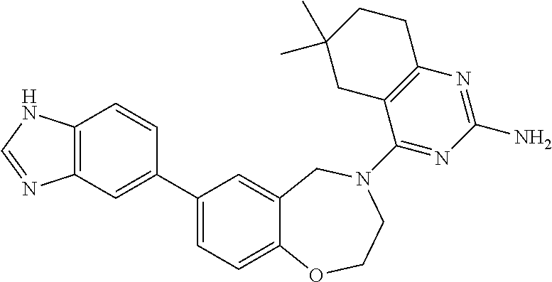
C1(C2=CC3=C(C=C2)NC=N3)=CC=C2C(=C1)CN(C1=NC(N)=NC3=C1CC(C)(C)CC3)CCO2
